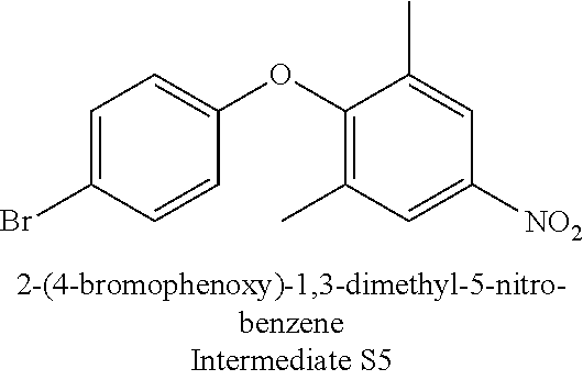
C1=C(Br)C=CC(OC2=C(C)C=C([NO2])C=C2C)=C1
